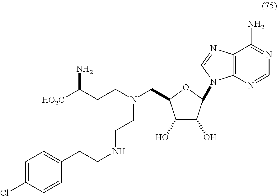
[HO2C]C(CCN(CC1C(O)C(O)C(N2C3=C(N=C2)C(N)=NC=N3)O1)CCNCCC1=CC=C(Cl)C=C1)N
